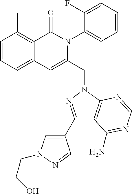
C1=CC=C2C(=C1C)C(=O)N(C1=CC=CC=C1F)C(CN1C3=C(C(C4=CN(CCO)N=C4)=N1)C(N)=NC=N3)=C2
